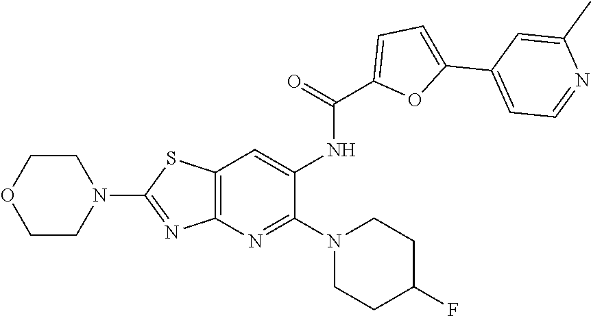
N1(C2=NC3=C(SC(N4CCOCC4)=N3)C=C2NC(C2=CC=C(C3=CC=NC(C)=C3)O2)=O)CCC(F)CC1
